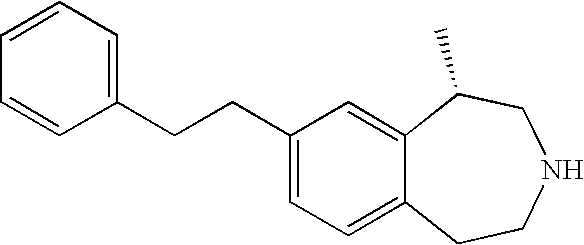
C1=CC=CC=C1CCC1=CC=C2C(=C1)C(C)CNCC2
